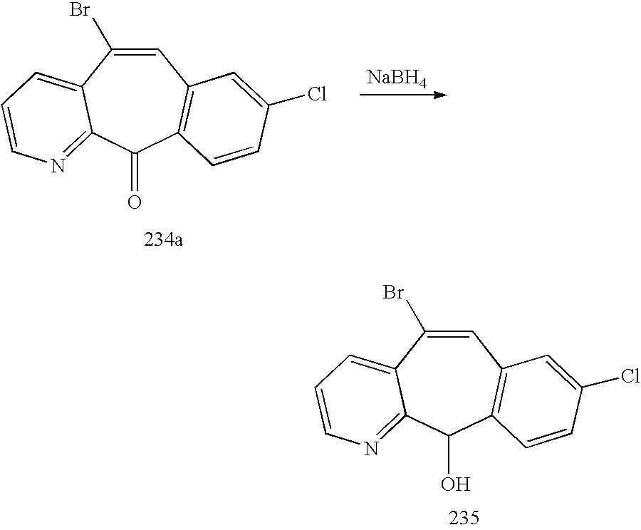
C1=C(Br)C2=CC=CN=C2C(=O)C2=C1C=C(Cl)C=C2.[NaBH4].C1=C(Br)C2=CC=CN=C2C(O)C2=C1C=C(Cl)C=C2
